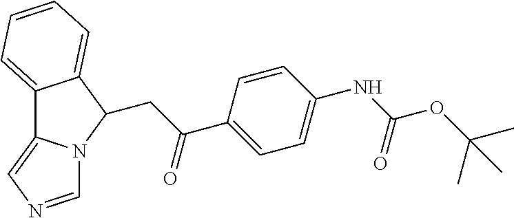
C12=CC=CC=C1C(CC(C1=CC=C(NC(OC(C)(C)C)=O)C=C1)=O)N1C2=CN=C1
